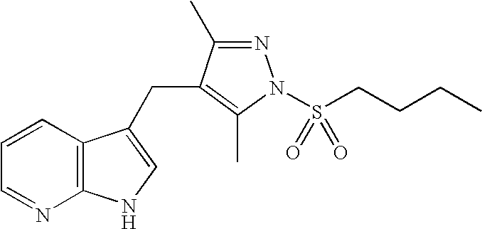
C1=CC2=C(N=C1)NC=C2CC1=C(C)N(S(CCCC)(=O)=O)N=C1C
